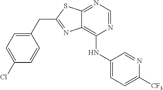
C1(CC2=NC3=C(NC4=CC=C([CF3])N=C4)N=CN=C3S2)=CC=C(Cl)C=C1
